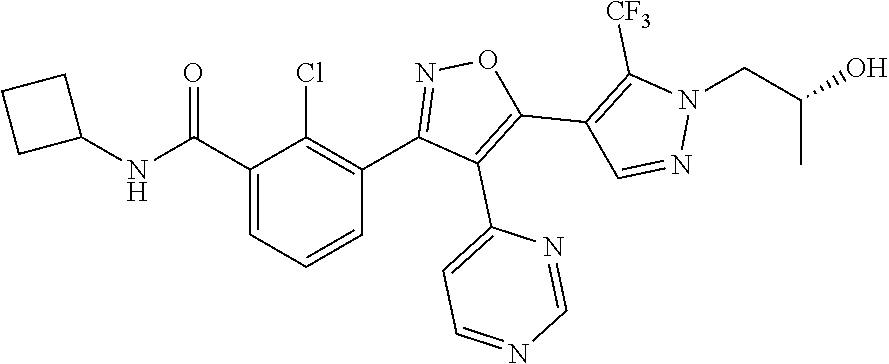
N1=CC(C2=C(C3=CC=NC=N3)C(C3=C(Cl)C(C(NC4CCC4)=O)=CC=C3)=NO2)=C([CF3])N1CC(O)C
